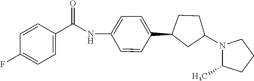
N(C(C1=CC=C(F)C=C1)=O)C1=CC=C(C2CC(N3C(C)CCC3)CC2)C=C1
